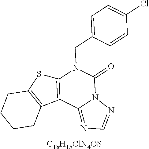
C12=C(C3=C(S1)CCCC3)C1=NC=NN1C(=O)N2CC1=CC=C(Cl)C=C1.[C18H15ClN4OS]
